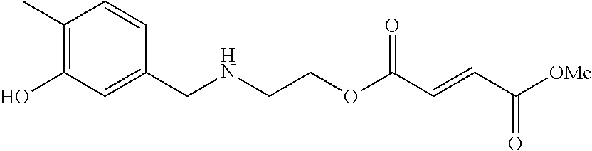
[OMe]C(C=CC(OCCNCC1=CC(O)=C(C)C=C1)=O)=O
